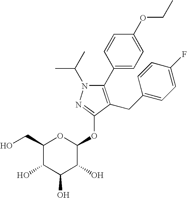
N1(C(C)C)C(C2=CC=C(OCC)C=C2)=C(CC2=CC=C(F)C=C2)C(OC2OC(CO)C(O)C(O)C2O)=N1
